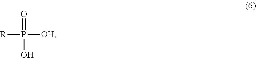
[R]P([OH])(=O)O
